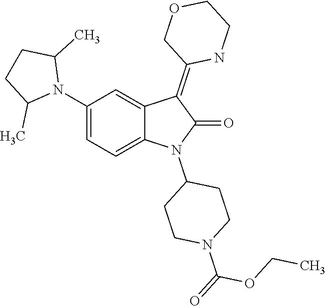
CCOC(N1CCC(N2C3=CC=C(N4C(C)CCC4C)C=C3C(=C3COCCN3)C2=O)CC1)=O
